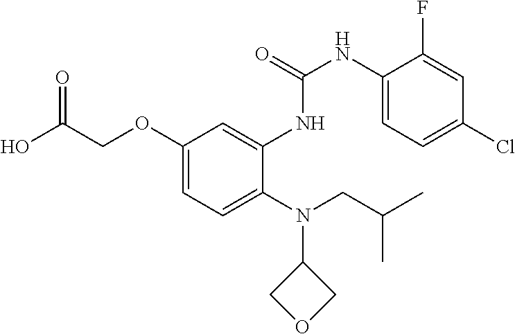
C1(OCC(O)=O)=CC=C(N(CC(C)C)C2COC2)C(NC(NC2=CC=C(Cl)C=C2F)=O)=C1
